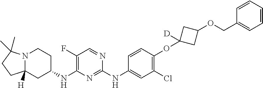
C12([H])N(C(C)(C)CC1)CCC(NC1=C(F)C=NC(NC3=CC(Cl)=C(OC4([D])CC(OCC5=CC=CC=C5)C4)C=C3)=N1)C2
